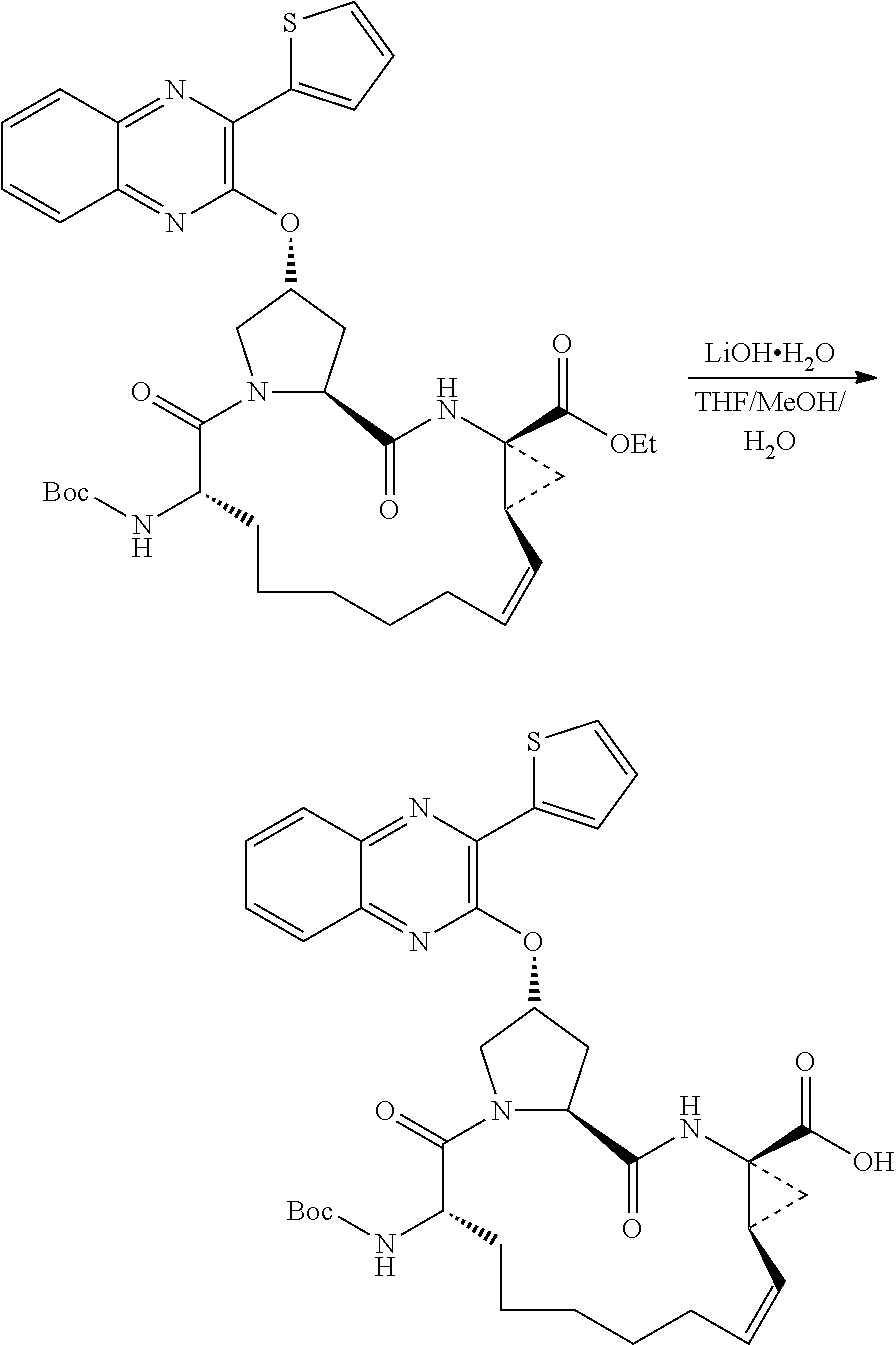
C12CC(OC3=C(C4=CC=CS4)N=C4C(=N3)C=CC=C4)CN1C(=O)C(N[Boc])CCCCCC=CC1C(C(=O)O)(NC2=O)C1.C12CC(OC3=C(C4=CC=CS4)N=C4C(=N3)C=CC=C4)CN1C(=O)C(N[Boc])CCCCCC=CC1C(C(=O)[OEt])(NC2=O)C1.[LiOHH2O]
